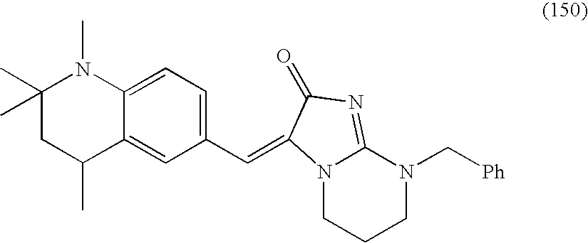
N12CCCN(C[Ph])C1=NC(=O)C2=CC1=CC=C2C(=C1)C(C)CC(C)(C)N2C
